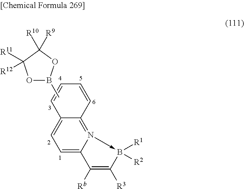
C1=C2N(->B([R1])([R2])C([R3])=C2[Rb])=C2C(=C1)C=CC=C2.CB1OC([R11])([R12])C([R9])([R10])O1
